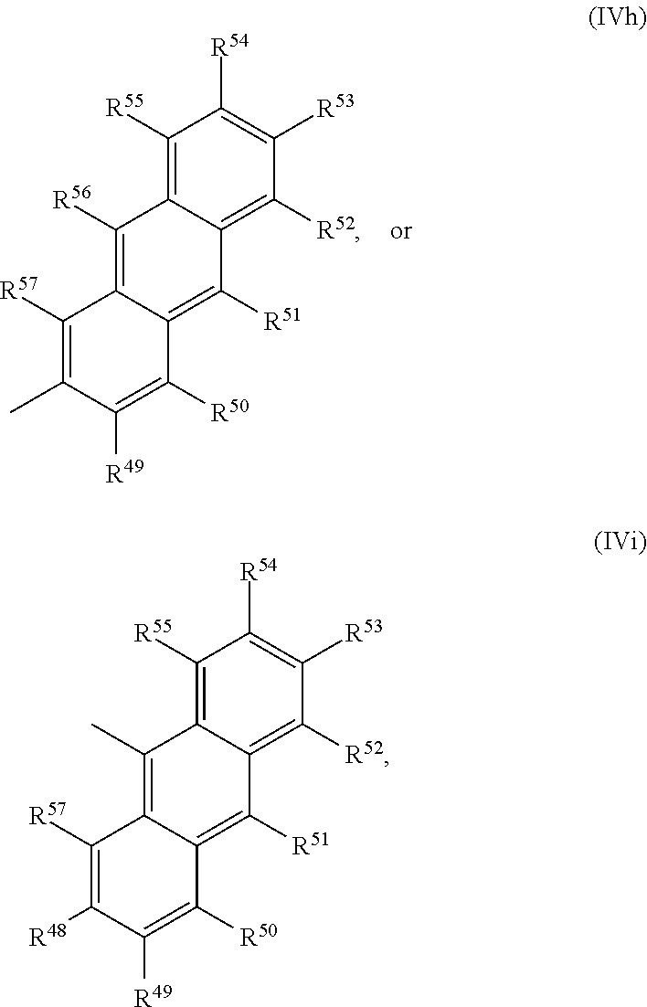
C1([R55])=C2C(=C([R52])C([R53])=C1[R54])C([R51])=C1C(=C2[R56])C([R57])=C(C)C([R49])=C1[R50].C1([R55])=C2C(=C([R52])C([R53])=C1[R54])C([R51])=C1C(=C2C)C([R57])=C([R48])C([R49])=C1[R50]
